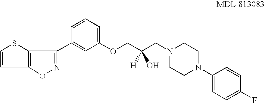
C1=CSC2=C1ON=C2C1=CC(OCC(CN2CCN(C3=CC=C(F)C=C3)CC2)(O)[H])=CC=C1
